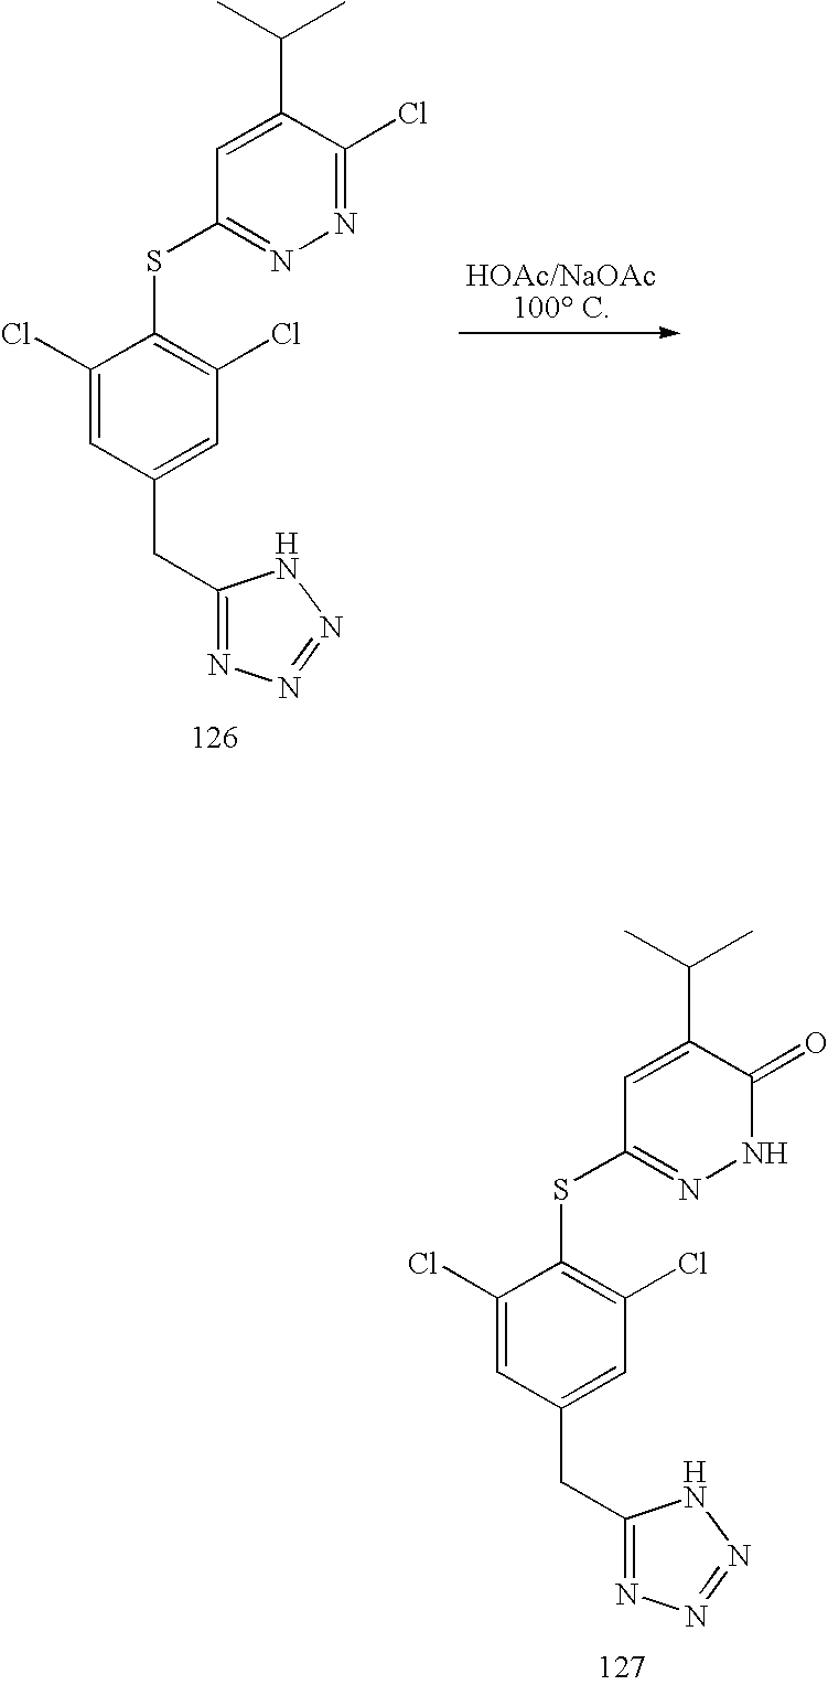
C1=C(C(C)C)C(=O)NN=C1SC1=C(Cl)C=C(CC2=NN=NN2)C=C1Cl.C1=C(C(C)C)C(Cl)=NN=C1SC1=C(Cl)C=C(CC2=NN=NN2)C=C1Cl
